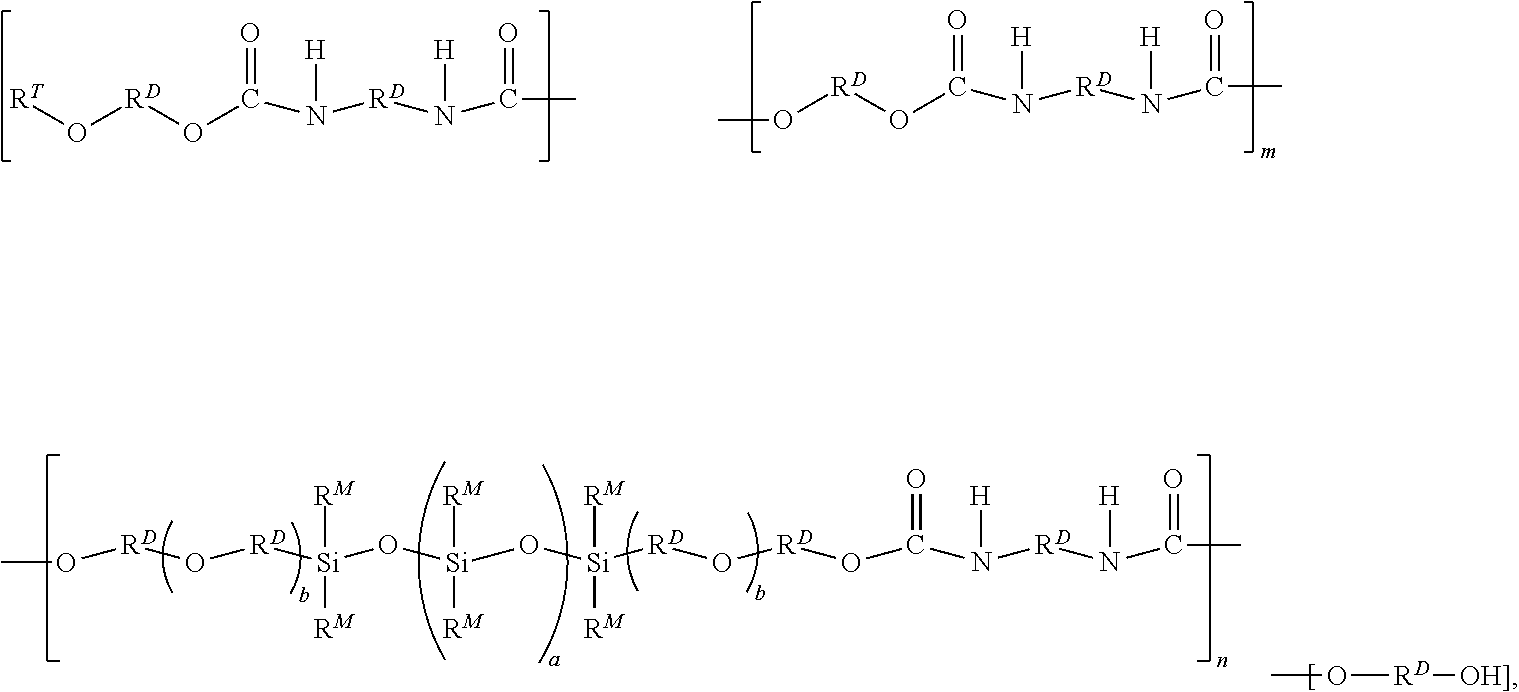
[RT]O[RD]OC(N([RD]N(C(C)=O)[H])[H])=O.O([RD]OC(N([RD]N(C(C)=O)[H])[H])=O)C.O([RD]O[RD][Si]([RM])([RM])O[Si]([RM])([RM])O[Si]([RD]O[RD]OC(=O)N([H])[RD]N([H])C(C)=O)([RM])[RM])C.CO[RD][OH]]
